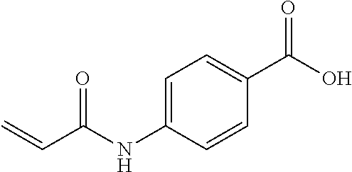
C=CC(NC1=CC=C(C(O)=O)C=C1)=O
